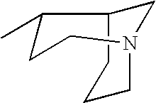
C1C2CCCN1CCC2C
